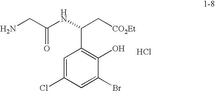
N(C(C1=C(O)C(Br)=CC(Cl)=C1)C[CO2Et])C(CN)=O.Cl
